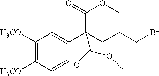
C1([H3CO])=C([H3CO])C=CC(C(CCCBr)(C(=O)OC)C(=O)OC)=C1
